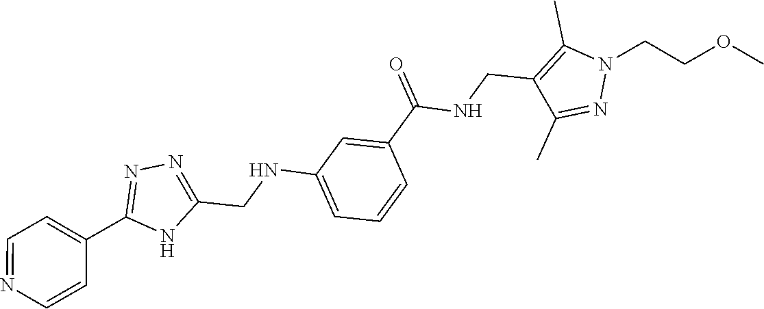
C1=CN=CC=C1C1=NN=C(CNC2=CC=CC(C(=O)NCC3=C(C)N(CCOC)N=C3C)=C2)N1
